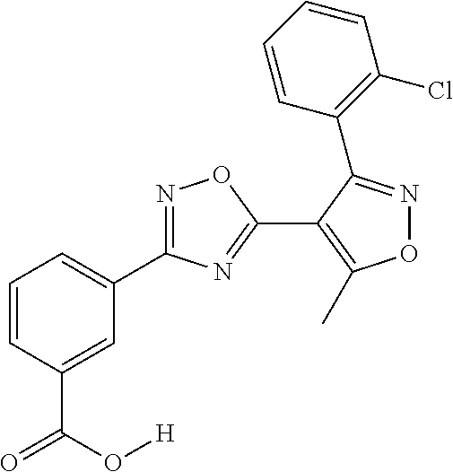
C1=CC(C(O[H])=O)=CC(C2=NOC(C3=C(C)ON=C3C3=C(Cl)C=CC=C3)=N2)=C1
